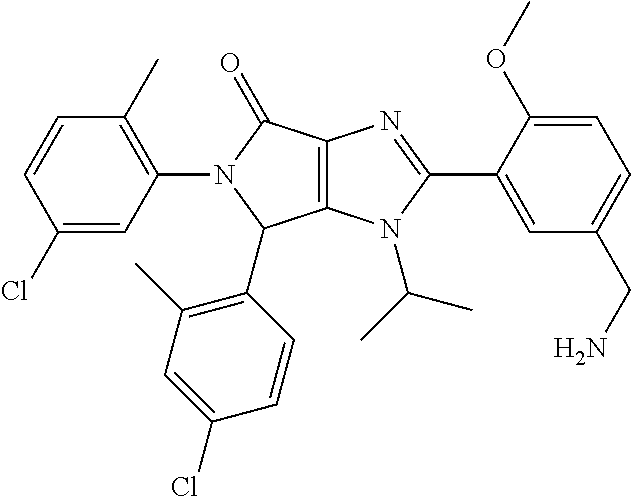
C12=C(N(C(C)C)C(C3=CC(CN)=CC=C3OC)=N1)C(C1=C(C)C=C(Cl)C=C1)N(C1=C(C)C=CC(Cl)=C1)C2=O
